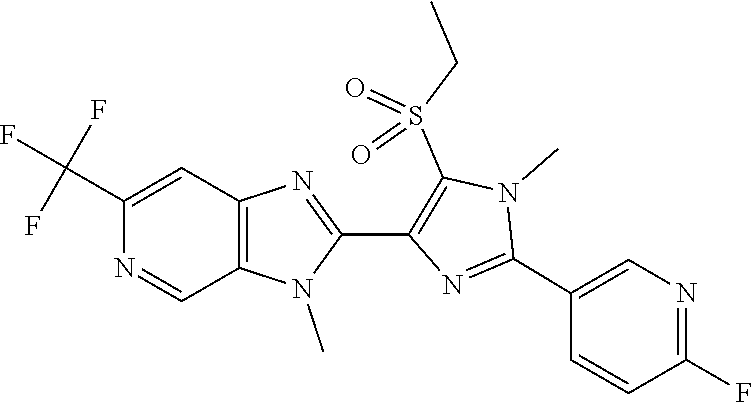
C12=C(N(C)C(C3=C(S(CC)(=O)=O)N(C)C(C4=CN=C(F)C=C4)=N3)=N1)C=NC(C(F)(F)F)=C2
